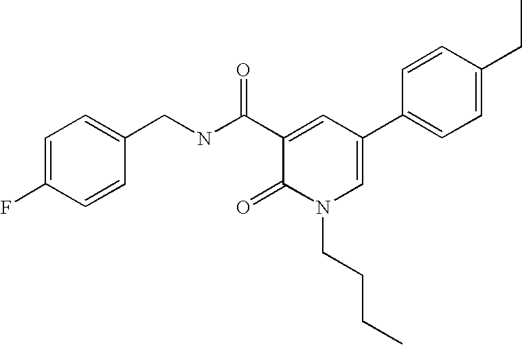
C1=C(F)C=CC(CNC(C2=CC(C3=CC=C(CC)C=C3)=CN(CCCC)C2=O)=O)=C1
